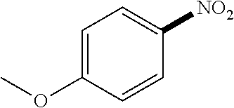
C1=C(OC)C=CC([NO2])=C1
